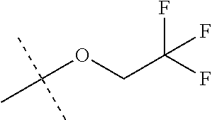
O(CC(F)(F)F)C(C)(C)C
